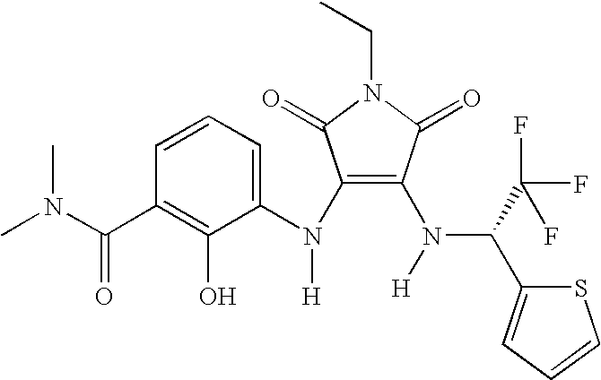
C1(N(C2=CC=CC(C(N(C)C)=O)=C2O)[H])=C(N(C(C2=CC=CS2)C(F)(F)F)[H])C(=O)N(CC)C1=O
